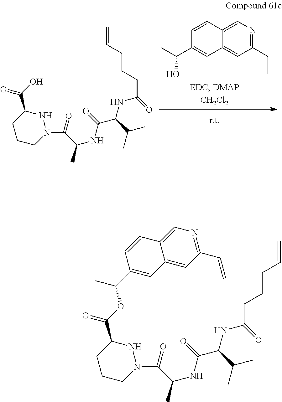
C12=CC(CC)=NC=C1C=CC(C(C)O)=C2.C1CCN(C(C(NC(C(NC(=O)CCCC=C)C(C)C)=O)C)=O)NC1C(O)=O.C1CCN(C(C(NC(C(NC(=O)CCCC=C)C(C)C)=O)C)=O)NC1C(=O)OC(C1=CC2=CC(C=C)=NC=C2C=C1)C
